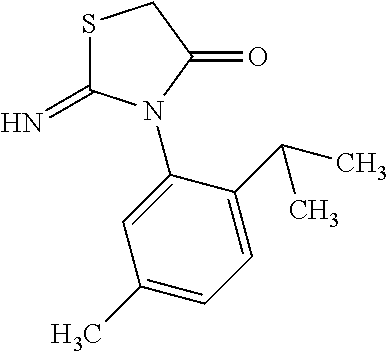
S1C(=N)N(C2=CC(C)=CC=C2C(C)C)C(=O)C1
